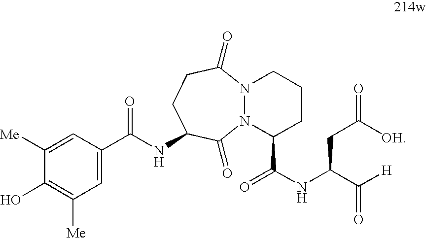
N12N(C(C(NC(C([H])=O)CC([OH])=O)=O)CCC1)C(=O)C(NC(C1=CC([Me])=C(O)C([Me])=C1)=O)CCC2=O
